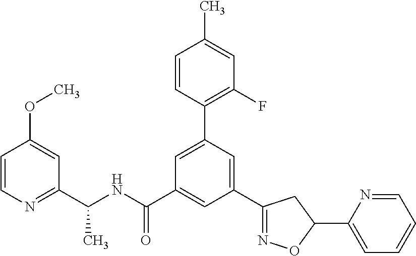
C1(C(NC(=O)C2=CC(C3=NOC(C4=CC=CC=N4)C3)=CC(C3=C(F)C=C(C)C=C3)=C2)C)=NC=CC(OC)=C1
